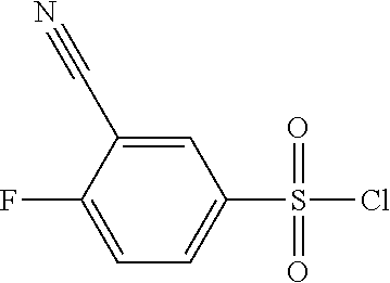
C1=C(C#N)C(F)=CC=C1S(Cl)(=O)=O
